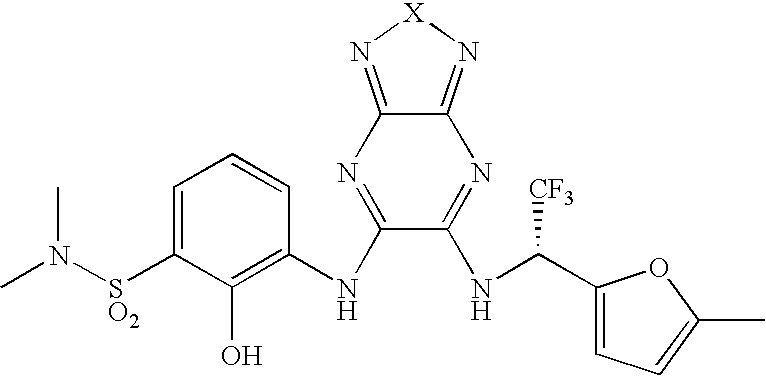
C1=C([SO2]N(C)C)C(O)=C(NC2=NC3=N[X]N=C3N=C2NC(C2=CC=C(C)O2)[CF3])C=C1
